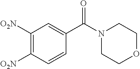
O=C(N1CCOCC1)C1=CC([O2N])=C([O2N])C=C1
